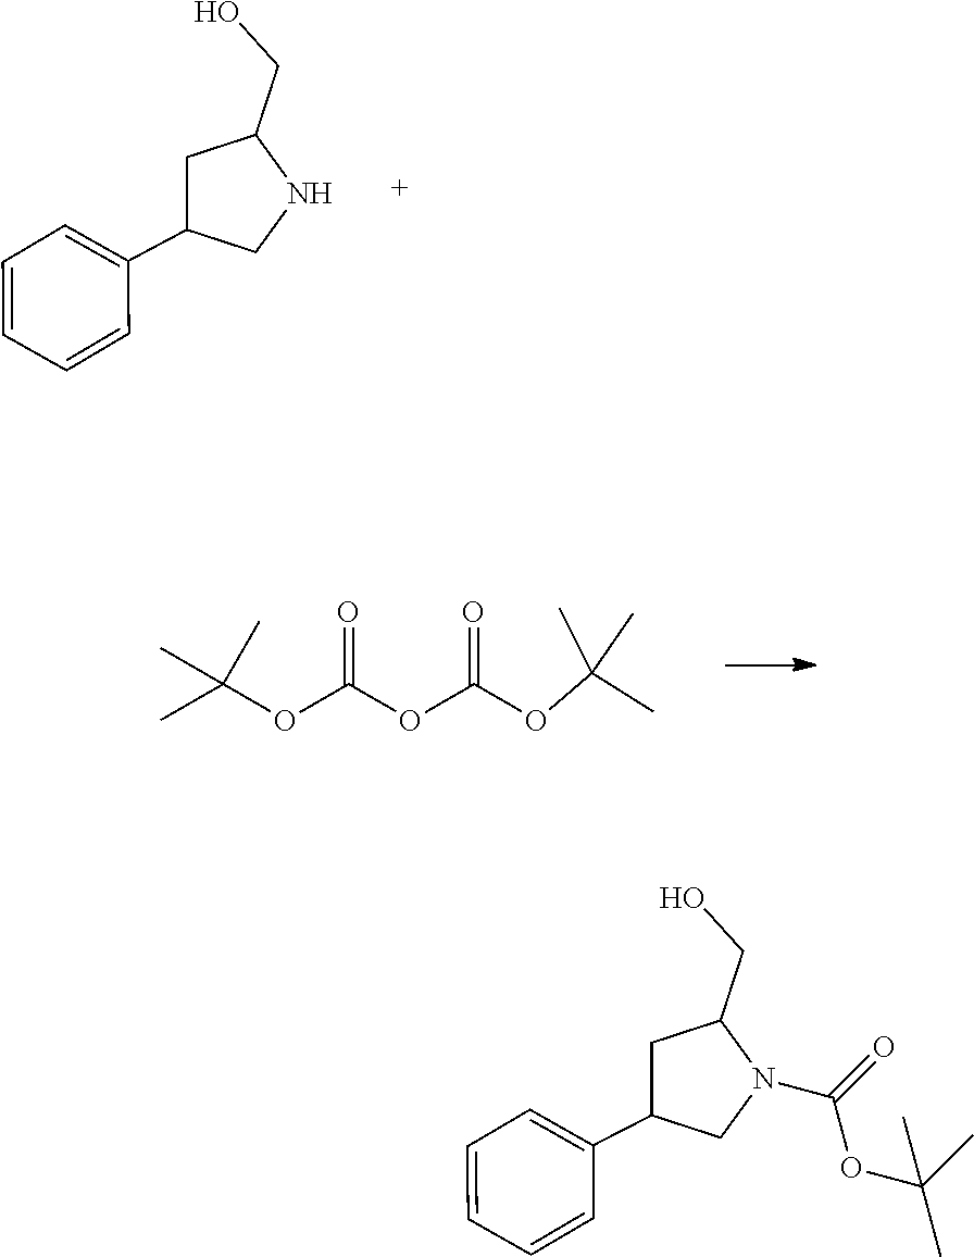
C1=C(C2CC(CO)NC2)C=CC=C1.O(C(C)(C)C)C(=O)OC(OC(C)(C)C)=O.C1=C(C2CC(CO)N(C(=O)OC(C)(C)C)C2)C=CC=C1
